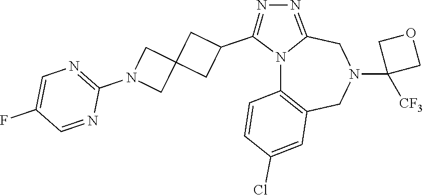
N12C3=C(CN(C4([CF3])COC4)CC1=NN=C2C1CC2(C1)CN(C1=NC=C(F)C=N1)C2)C=C(Cl)C=C3
